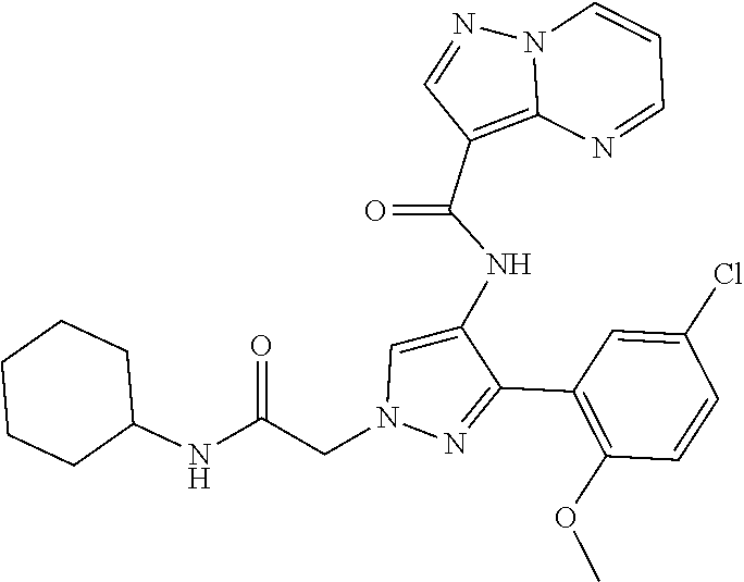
C1(C2=NN(CC(NC3CCCCC3)=O)C=C2NC(C2=C3N(N=C2)C=CC=N3)=O)=C(OC)C=CC(Cl)=C1
